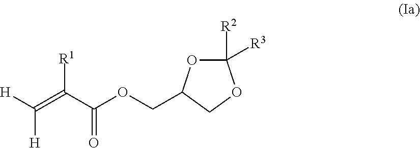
C1([R2])([R3])OC(COC(C(=C([H])[H])[R1])=O)CO1
